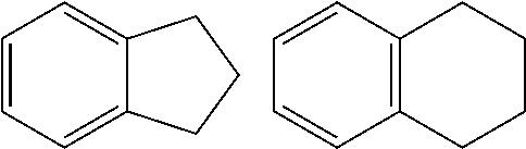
C1=CC=C2C(=C1)CCC2.C1=CC2=C(C=C1)CCCC2
